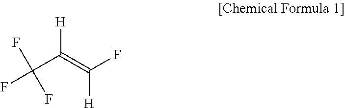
C(C(=C(F)[H])[H])(F)(F)F
